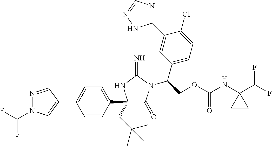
N1=CC(C2=CC=C(C3(CC(C)(C)C)C(=O)N(C(COC(NC4(C(F)F)CC4)=O)C4=CC=C(Cl)C(C5=NC=NN5)=C4)C(=N)N3)C=C2)=CN1C(F)F
